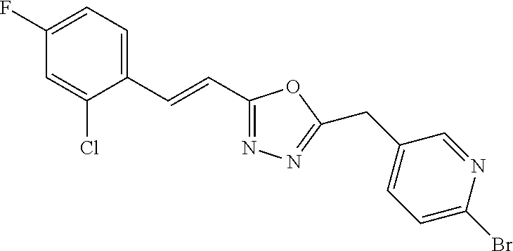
C1(F)=CC=C(C=CC2=NN=C(CC3=CC=C(Br)N=C3)O2)C(Cl)=C1
